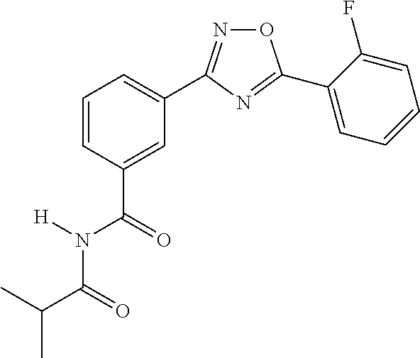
C1=C(C(N([H])C(=O)C(C)C)=O)C=CC=C1C1=NOC(C2=CC=CC=C2F)=N1
